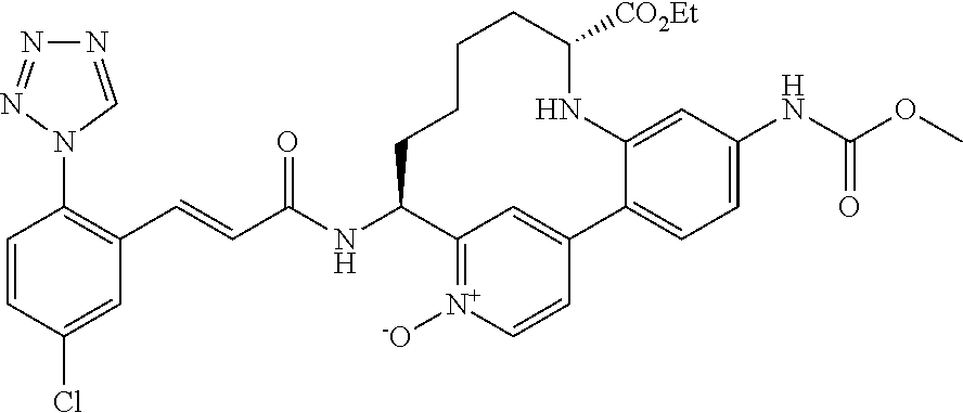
N1=CN(C2=C(C=CC(NC3CCCCC([CO2Et])NC4=CC(NC(=O)OC)=CC=C4C4=CC3=[N+]([-O])C=C4)=O)C=C(Cl)C=C2)N=N1
